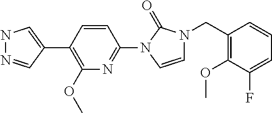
N1N=CC(C2=C(OC)N=C(N3C=CN(CC4=C(OC)C(F)=CC=C4)C3=O)C=C2)=C1
